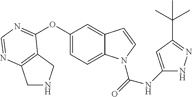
C1(NC(=O)N2C3=CC=C(OC4=NC=NC5=C4CNC5)C=C3C=C2)=CC(C(C)(C)C)=NN1
